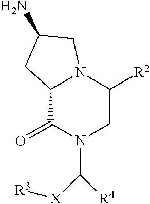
C12C(=O)N(C([R4])[X][R3])CC([R2])N1CC(N)C2
